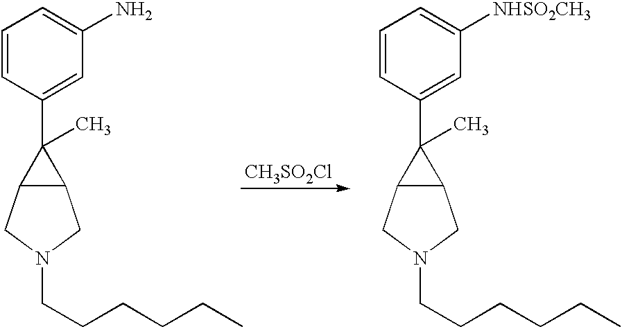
[CH3SO2Cl].C1=CC(C2(C)C3C2CN(CCCCCC)C3)=CC(N)=C1.C1=CC(C2(C)C3C2CN(CCCCCC)C3)=CC([NHSO2CH3])=C1
